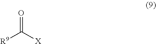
[R9]C(=O)[X]
